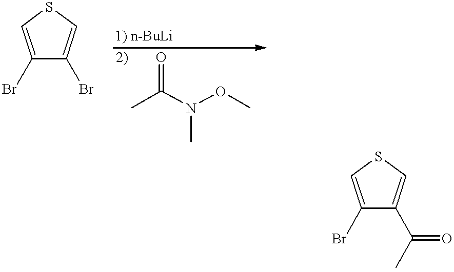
C1(Br)=CSC=C1Br.CC(N(OC)C)=O.C1(C(=O)C)=CSC=C1Br
